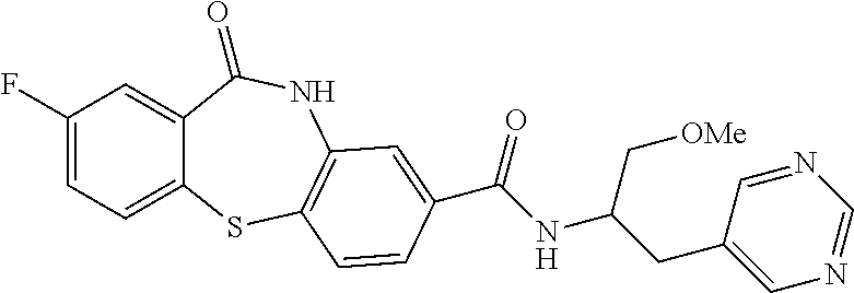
C1(F)=CC=C2C(=C1)C(=O)NC1=C(S2)C=CC(C(NC(CC2=CN=CN=C2)C[OMe])=O)=C1
